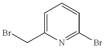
BrCC1=CC=CC(Br)=N1
